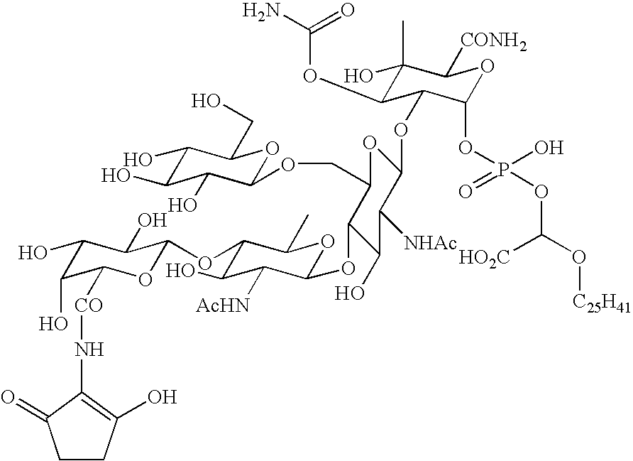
C1CC(O)=C(N[CO]C2C(O)C(O)C(O)C(OC3C(O)C([AcHN])C(OC4C(COC5C(O)C(O)C(O)C(CO)O5)OC(OC5C(OC(=O)N)C(O)(C)C([CONH2])OC5OP(O)(=O)OC([HO2C])O[C25H41])C([NHAc])C4O)OC3C)O2)C1=O
